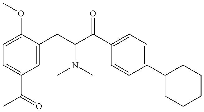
C1=C(OC)C(CC(C(C2=CC=C(C3CCCCC3)C=C2)=O)N(C)C)=CC(C(=O)C)=C1
